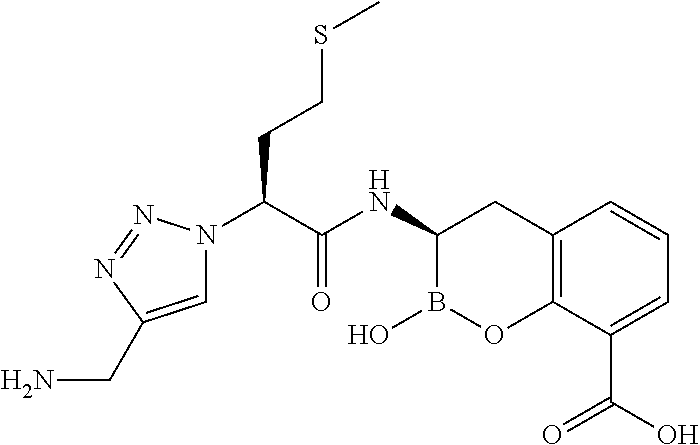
C1=C(CN)N=NN1C(C(NC1B(O)OC2=C(C1)C=CC=C2C(O)=O)=O)CCSC
